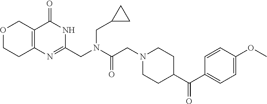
N1(CC(N(CC2=NC3=C(C(=O)N2)COCC3)CC2CC2)=O)CCC(C(C2=CC=C(OC)C=C2)=O)CC1
